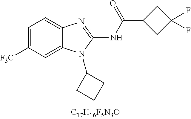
C1=C([CF3])C=C2C(=C1)N=C(NC(C1CC(F)(F)C1)=O)N2C1CCC1
